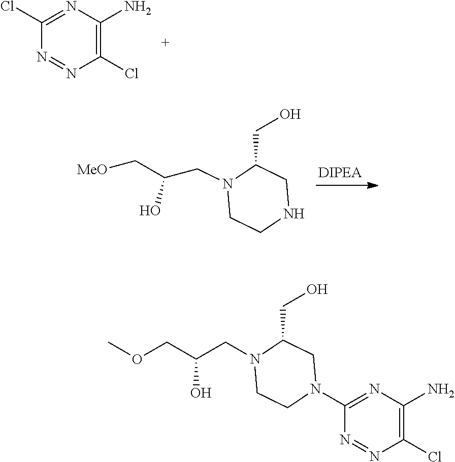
C1(Cl)=NC(N)=C(Cl)N=N1.N1CC(CO)N(CC(C[MeO])O)CC1.N1(C2=NC(N)=C(Cl)N=N2)CC(CO)N(CC(COC)O)CC1
